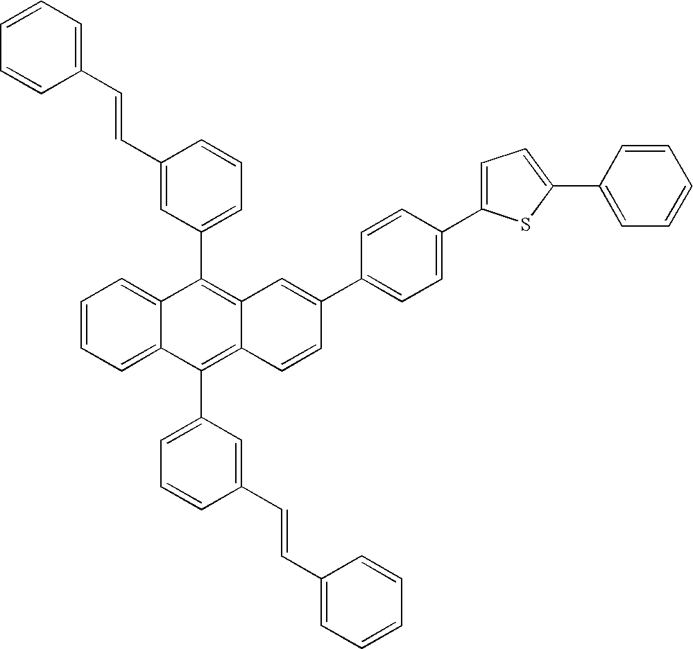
C1=C(C=CC2=CC=CC=C2)C=CC=C1C1=C2C(=C(C3=CC=CC(C=CC4=CC=CC=C4)=C3)C3=CC=CC=C13)C=CC(C1=CC=C(C3=CC=C(C4=CC=CC=C4)S3)C=C1)=C2
